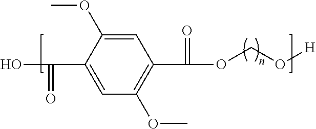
C1(C(=O)O)=CC(OC)=C(C(=O)OCO[H])C=C1OC
